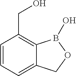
C1=CC(CO)=C2C(=C1)COB2O
